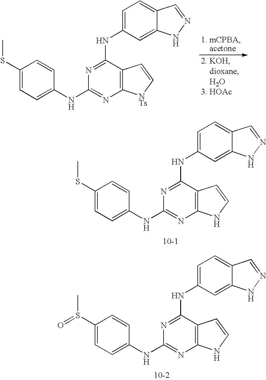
C12=C(C(NC3=CC=C4C(=C3)NN=C4)=NC(NC3=CC=C(SC)C=C3)=N1)C=C[NTs]2.C12=C(C(NC3=CC=C4C(=C3)NN=C4)=NC(NC3=CC=C(SC)C=C3)=N1)C=CN2.C12=C(C(NC3=CC=C4C(=C3)NN=C4)=NC(NC3=CC=C(S(C)=O)C=C3)=N1)C=CN2
